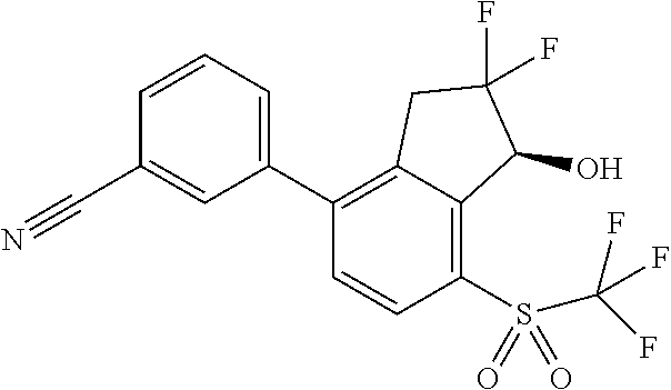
C1(C2=CC=CC(C#N)=C2)=C2C(=C(S(C(F)(F)F)(=O)=O)C=C1)C(O)C(F)(F)C2
